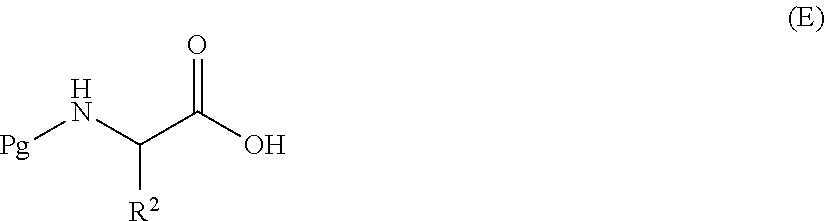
[Pg]NC(C(O)=O)[R2]
